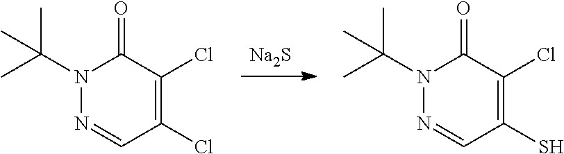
[Na2S].N1(C(C)(C)C)N=CC(Cl)=C(Cl)C1=O.N1(C(C)(C)C)N=CC(S)=C(Cl)C1=O
